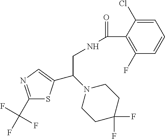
C1(C(F)(F)F)=NC=C(C(N2CCC(F)(F)CC2)CNC(=O)C2=C(F)C=CC=C2Cl)S1
